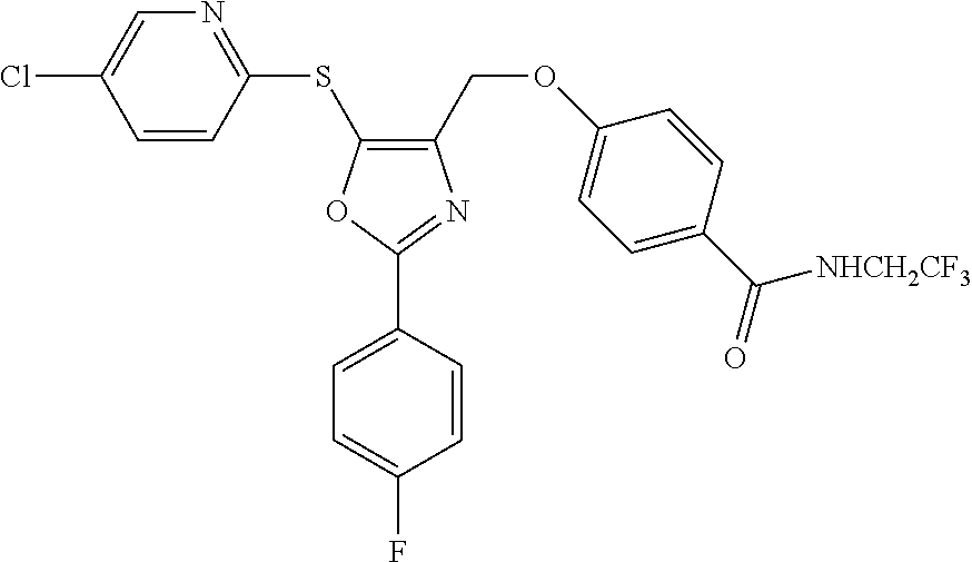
C1(COC2=CC=C(C(=O)[NHCH2CF3])C=C2)=C(SC2=NC=C(Cl)C=C2)OC(C2=CC=C(F)C=C2)=N1
